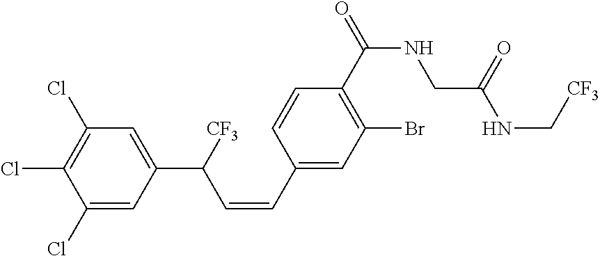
C1(Cl)=C(Cl)C=C(C(C=CC2=CC(Br)=C(C(NCC(NC[CF3])=O)=O)C=C2)[CF3])C=C1Cl
